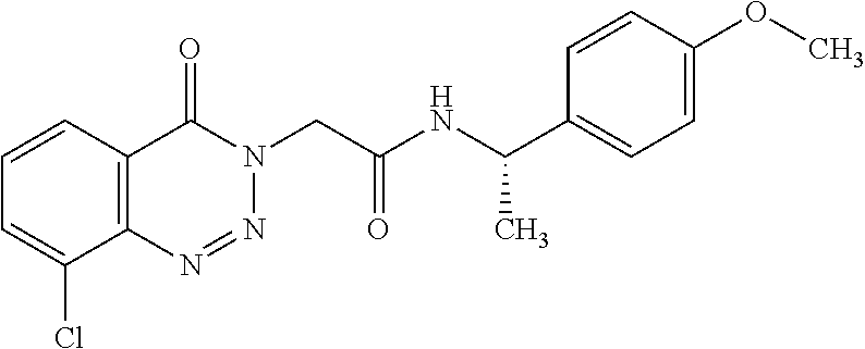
C1=CC=C(Cl)C2=C1C(=O)N(CC(NC(C1=CC=C(OC)C=C1)C)=O)N=N2
